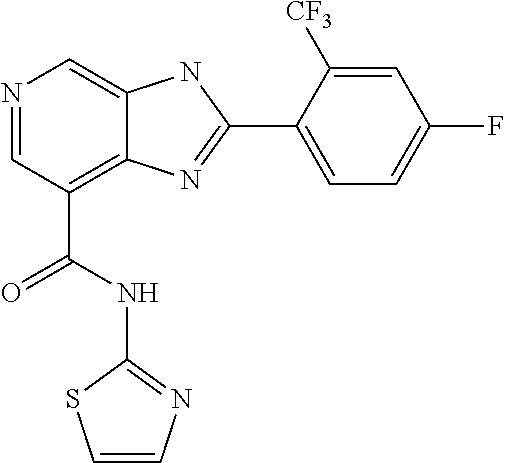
N1=CC(C(NC2=NC=CS2)=O)=C2C(=C1)NC(C1=CC=C(F)C=C1[CF3])=N2
